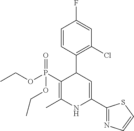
C1=CC(C2C(P(OCC)(=O)OCC)=C(C)NC(C3=NC=CS3)=C2)=C(Cl)C=C1F
